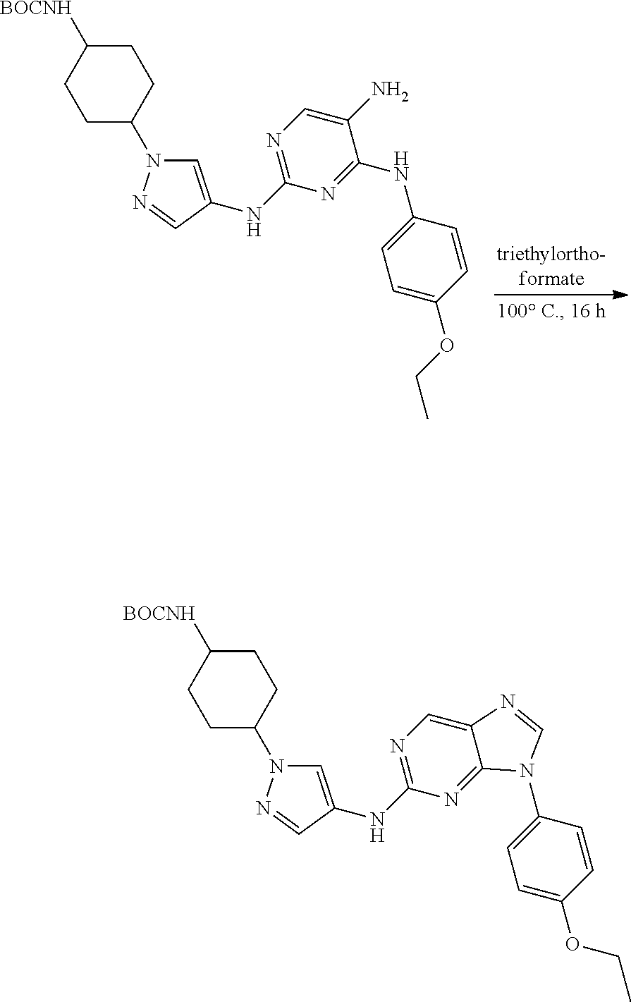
C1=C(NC2=NC=C(N)C(NC3=CC=C(OCC)C=C3)=N2)C=NN1C1CCC([BOCNH])CC1.C1=C(NC2=NC=C3C(=N2)N(C2=CC=C(OCC)C=C2)C=N3)C=NN1C1CCC([BOCNH])CC1
